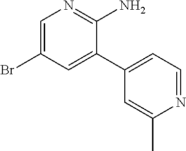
C1=C(Br)C=C(C2=CC=NC(C)=C2)C(N)=N1
